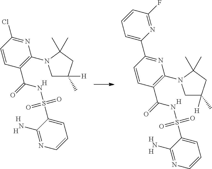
O=S(C1=CC=CN=C1N)(=O)NC(C1=C(N2CC([H])(C)CC2(C)C)N=C(Cl)C=C1)=O.[H].[H].[H].O=S(C1=CC=CN=C1N)(=O)NC(C1=C(N2CC(C)([H])CC2(C)C)N=C(C2=CC=CC(F)=N2)C=C1)=O.[H].[H].[H]
